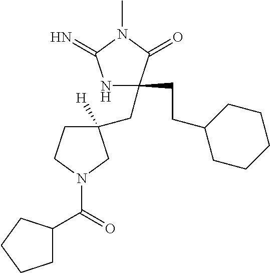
N1C(CC2([H])CCN(C(=O)C3CCCC3)C2)(CCC2CCCCC2)C(=O)N(C)C1=N
